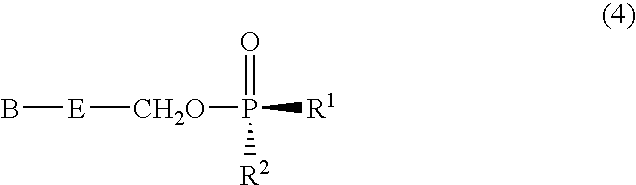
B[E][CH2O]P([R1])(=O)[R2]
